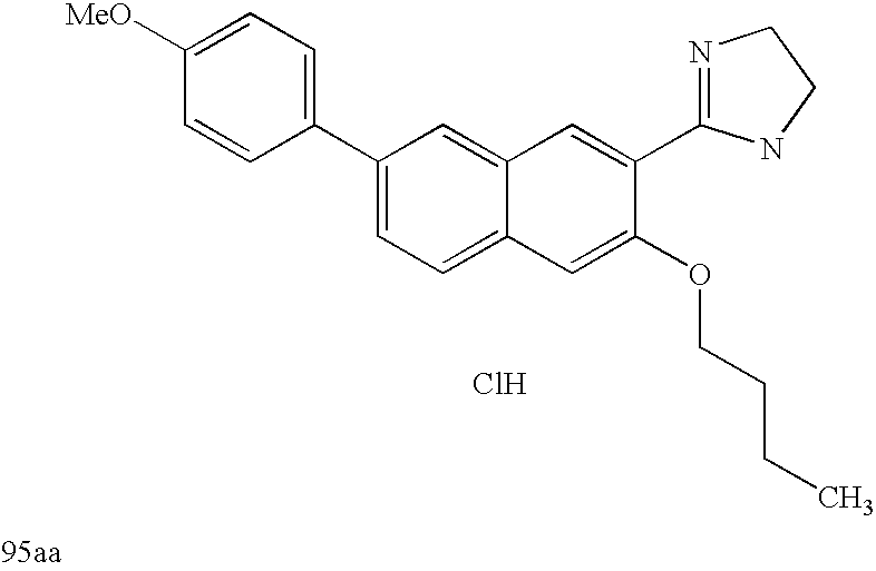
C1=C(C2=NCCN2)C(OCCCC)=CC2=CC=C(C3=CC=C([MeO])C=C3)C=C12.Cl
